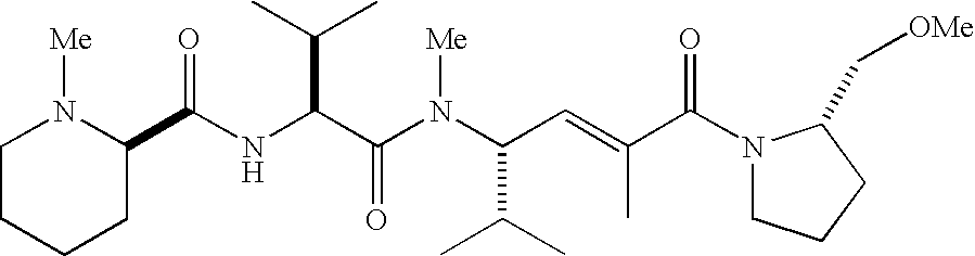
N(C(C(N(C(C(C)C)C=C(C(N1CCCC1C[OMe])=O)C)[Me])=O)C(C)C)C(=O)C1N([Me])CCCC1
